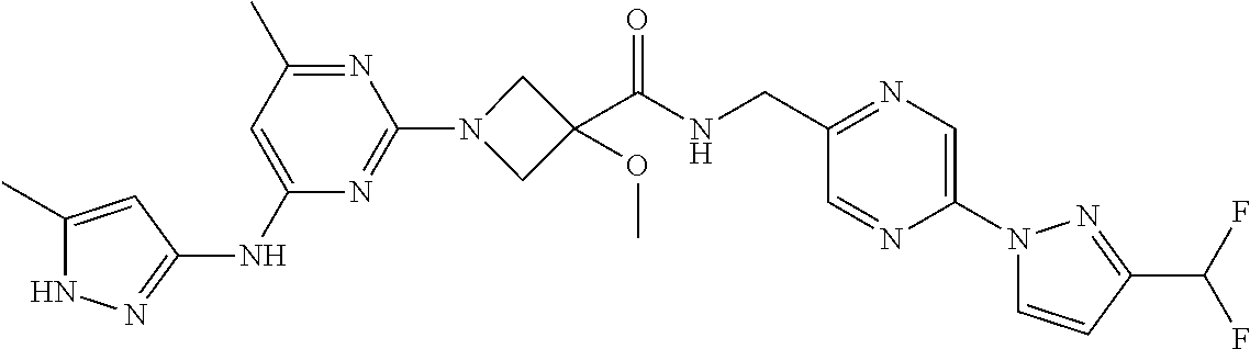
N1C(C)=CC(NC2=CC(C)=NC(N3CC(C(NCC4=NC=C(N5C=CC(C(F)F)=N5)N=C4)=O)(OC)C3)=N2)=N1
